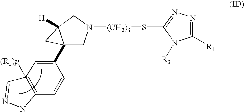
C1(C23CN([(CH2)3]SC4=NN=C([R4])N4[R3])CC2([H])C3)=CC2([(R1)p])=C(C=C1)NN=C2
